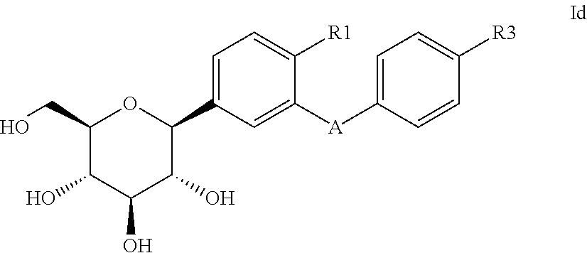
C1(CO)C(O)C(O)C(O)C(C2=CC=C([R1])C([A]C3=CC=C([R3])C=C3)=C2)O1
